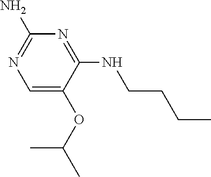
C1=C(OC(C)C)C(NCCCC)=NC(N)=N1
